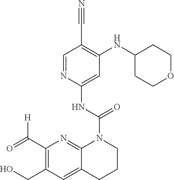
C1(C(=O)[H])=C(CO)C=C2C(=N1)N(C(NC1=CC(NC3CCOCC3)=C(C#N)C=N1)=O)CCC2
